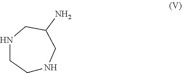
C1NCC(N)CNC1
